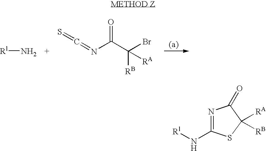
[Rl]N.C(=NC(=O)C(Br)([RA])[RB])=S.N1=C(N[Rl])SC([RA])([RB])C1=O
